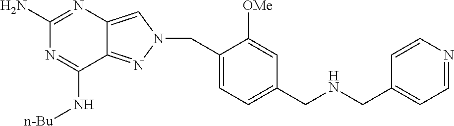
N1=C(N)N=C(N[n-Bu])C2=NN(CC3=CC=C(CNCC4=CC=NC=C4)C=C3[OMe])C=C12
